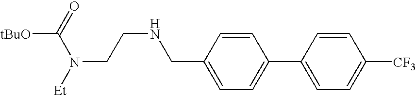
C1=CC(C2=CC=C([CF3])C=C2)=CC=C1CNCCN(C(=O)[tBuO])[Et]
